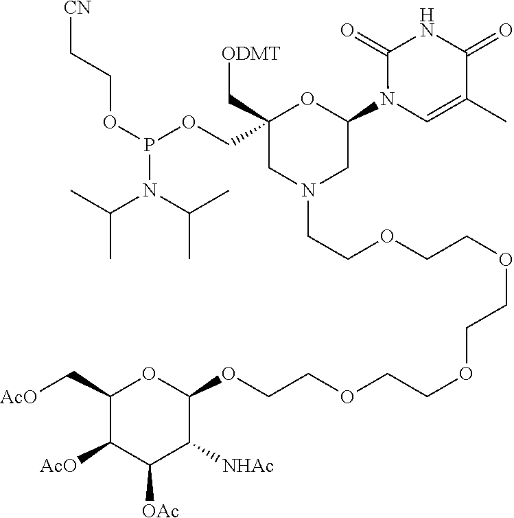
C1(N2C=C(C)C(=O)NC2=O)OC(COP(OCC[CN])N(C(C)C)C(C)C)(C[ODMT])CN(CCOCCOCCOCCOCCOC2OC(C[AcO])C([AcO])C([OAc])C2[NHAc])C1
